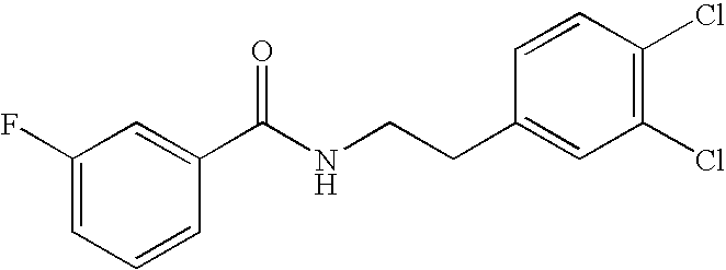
C1(F)=CC=CC(C(NCCC2=CC(Cl)=C(Cl)C=C2)=O)=C1
